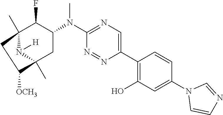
C12(C)N([H])C(C)(CC(N(C3=NC=C(C4=C(O)C=C(N5C=CN=C5)C=C4)N=N3)C)C1F)C([OCH3])C2
